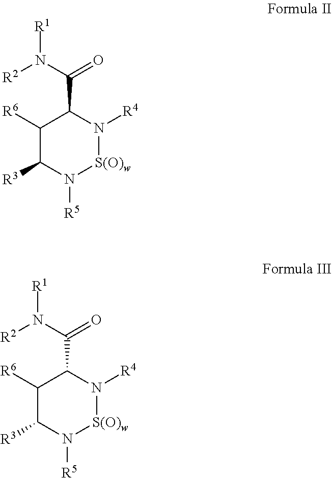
[R2]N(C(C1C([R6])C([R3])N([R5])[S(O)w]N1[R4])=O)[R1].[R2]N(C(C1C([R6])C([R3])N([R5])[S(O)w]N1[R4])=O)[R1]
